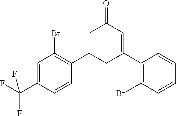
C1(C(F)(F)F)=CC(Br)=C(C2CC(C3=C(Br)C=CC=C3)=CC(=O)C2)C=C1
